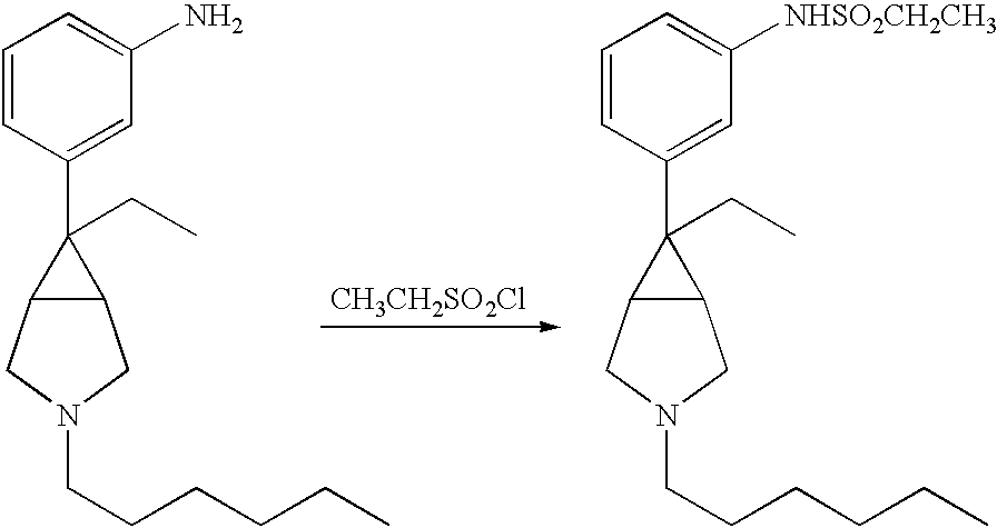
C1=CC(C2(CC)C3C2CN(CCCCCC)C3)=CC(N)=C1.[CH3CH2SO2Cl].C1=CC(C2(CC)C3C2CN(CCCCCC)C3)=CC([NHSO2CH2CH3])=C1
